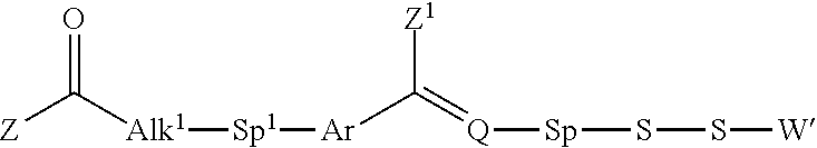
C([Z])(=O)[Alk1][Sp1][Ar]C(=[Q][Sp]SS[W])[Z1]
